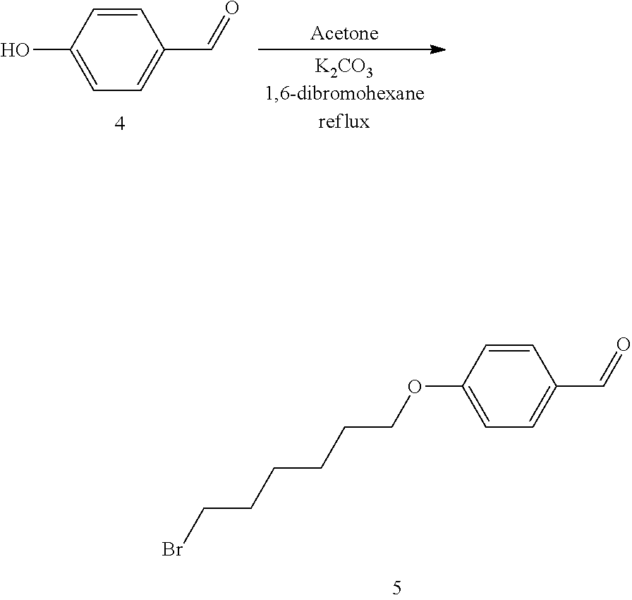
C1=C(O)C=CC(C=O)=C1.C1=C(OCCCCCCBr)C=CC(C=O)=C1
